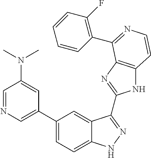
C1(C2=CN=CC(N(C)C)=C2)=CC=C2C(=C1)C(C1=NC3=C(N1)C=CN=C3C1=C(F)C=CC=C1)=NN2
